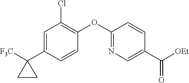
C1=C(C2([F3C])CC2)C=CC(OC2=NC=C(C([OEt])=O)C=C2)=C1Cl
